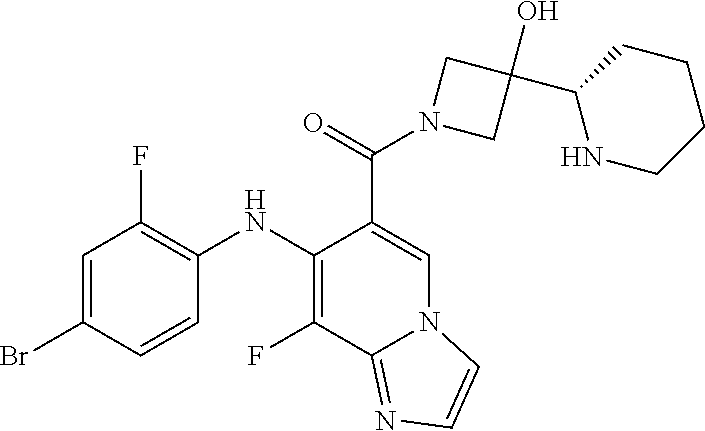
C1=C(Br)C=CC(NC2=C(F)C3=NC=CN3C=C2C(=O)N2CC(C3NCCCC3)(O)C2)=C1F
